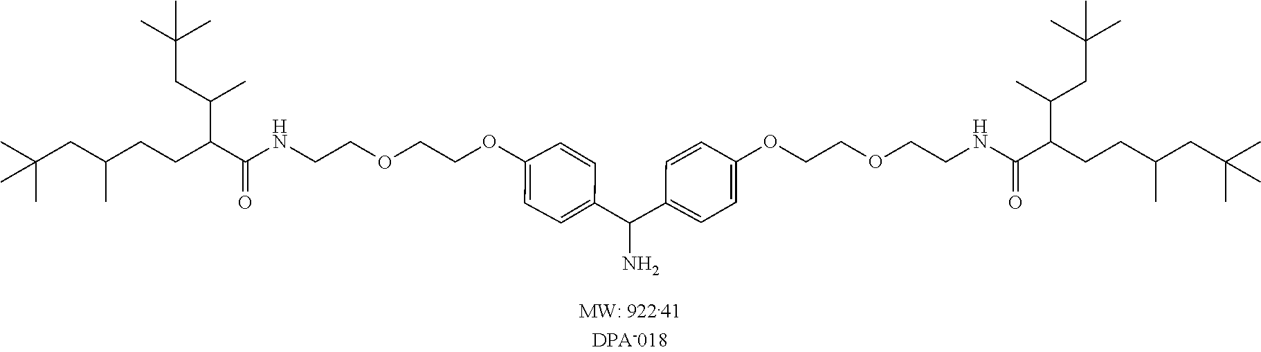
C(COC1=CC=C(C(N)C2=CC=C(OCCOCCNC(=O)C(CCC(C)CC(C)(C)C)C(CC(C)(C)C)C)C=C2)C=C1)OCCNC(=O)C(C(C)CC(C)(C)C)CCC(CC(C)(C)C)C
